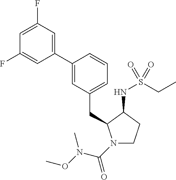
C(C1=CC=CC(C2=CC(F)=CC(F)=C2)=C1)C1N(C(N(OC)C)=O)CCC1NS(CC)(=O)=O
